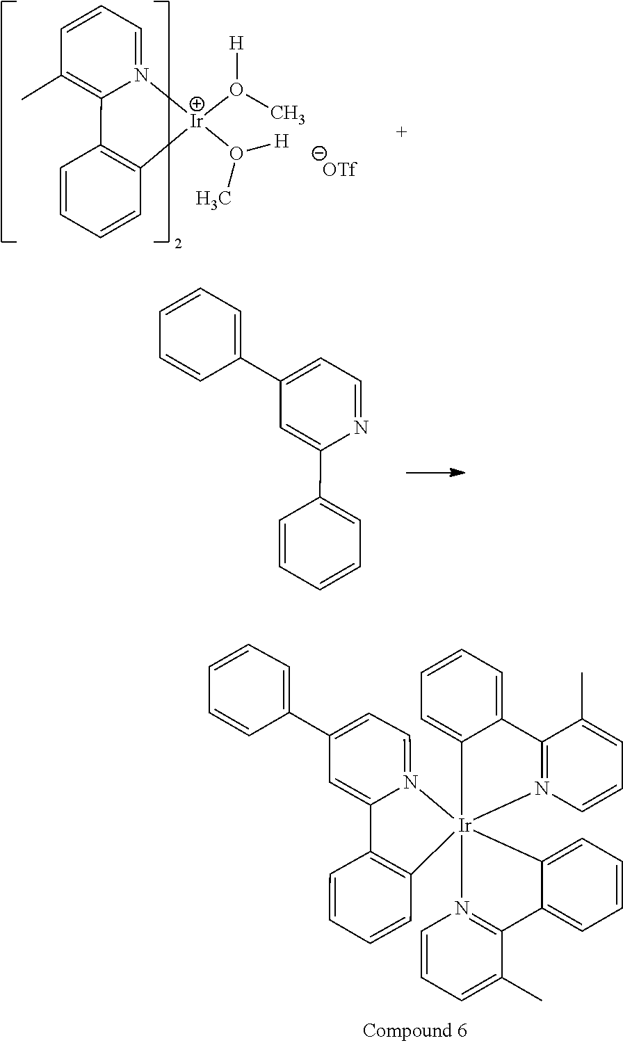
C1=CC=C(C2=CC=N3C(=C2)C2=C(C=CC=C2)[Ir]324(C3=CC=CC=C3C3=N2C=CC=C3C)N2=C(C(C)=CC=C2)C2=CC=CC=C24)C=C1.C1(C)=C2N(=CC=C1)[Ir](O(C)[H])(O([H])C)C1=C2C=CC=C1.C1=CC=C(C2=CC=NC(C3=CC=CC=C3)=C2)C=C1
